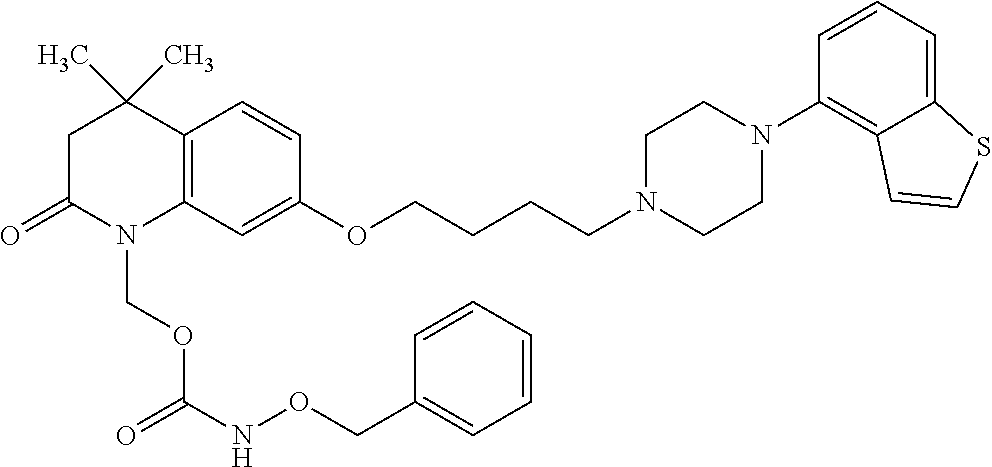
C12=C(C=C(OCCCCN3CCN(C4=C5C(=CC=C4)SC=C5)CC3)C=C1)N(COC(NOCC1=CC=CC=C1)=O)C(=O)CC2(C)C
